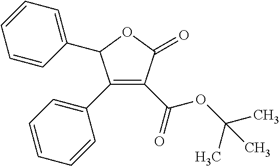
C1(C2=CC=CC=C2)=C(C(=O)OC(C)(C)C)C(=O)OC1C1=CC=CC=C1
